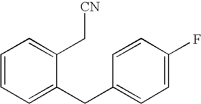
C1=CC=C(CC2=CC=C(F)C=C2)C(C[CN])=C1
